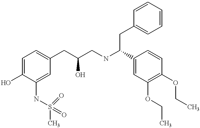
C1=C(O)C(NS(=O)(=O)C)=CC(CC(CNC(C2=CC(OCC)=C(OCC)C=C2)CC2=CC=CC=C2)O)=C1
